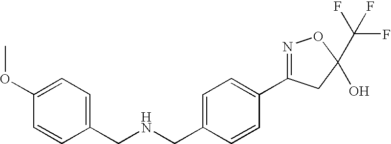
C1(CNCC2=CC=C(OC)C=C2)=CC=C(C2=NOC(C(F)(F)F)(O)C2)C=C1
